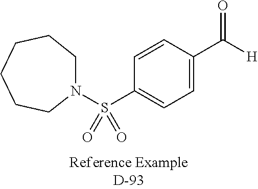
C1=CC(S(N2CCCCCC2)(=O)=O)=CC=C1C([H])=O
